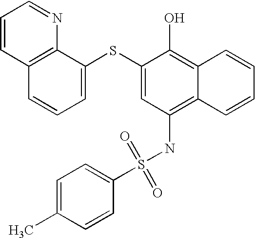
C1=CC2=C(N=C1)C(SC1=CC(NS(C3=CC=C(C)C=C3)(=O)=O)=C3C(=C1O)C=CC=C3)=CC=C2
